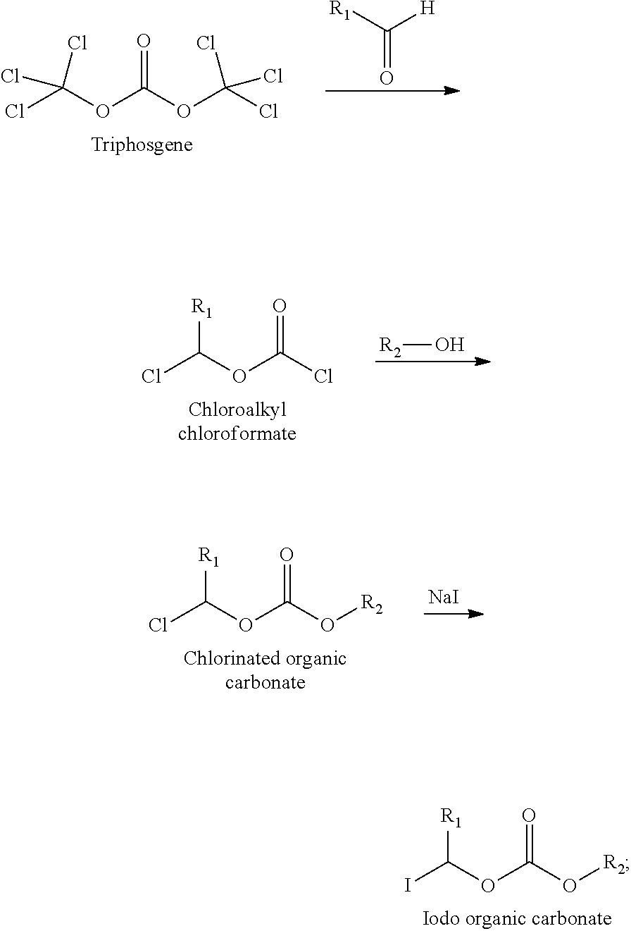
IC(OC(O[R2])=O)[R1].C(OC(OC(Cl)(Cl)Cl)=O)(Cl)(Cl)Cl.O=C([H])[R1].ClC(OC(Cl)=O)[R1].[R2]O.ClC(OC(O[R2])=O)[R1].[NaI]
